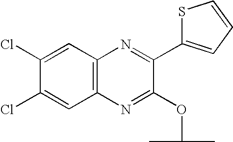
S1C(C2=NC3=C(N=C2OC(C)C)C=C(Cl)C(Cl)=C3)=CC=C1
